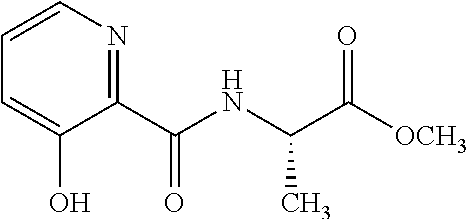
C1(C(NC(C([OCH3])=O)C)=O)=NC=CC=C1O
